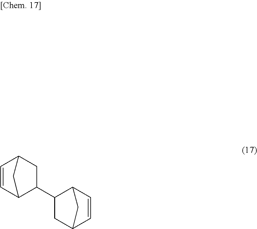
C1=CC2C(C3CC4C=CC3C4)CC1C2
